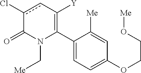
C1(C2=C([Y])cc(Cl)C(=O)N2C[Me])=CC=C(OCCO[Me])C=C1[Me]
